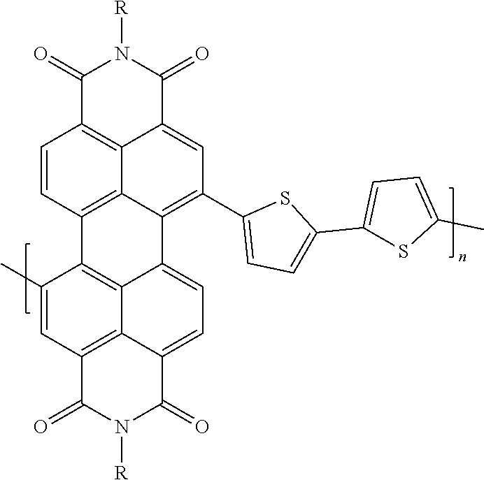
C1(=O)C2=C3C(=CC(C4=CC=C(C5=CC=C(C)S5)S4)=C4C3=C(C=C2)C2=C3C4=CC=C4C3=C(C=C2C)C(=O)N([R])C4=O)C(=O)N1[R]
